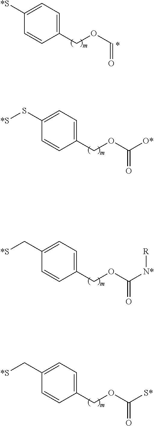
C1=CC([*S])=CC=C1COC=O.C1=CC(S[*S])=CC=C1COC(=O)[O*].C1=CC(C[*S])=CC=C1COC(=O)[N*][R].C1=CC(C[*S])=CC=C1COC(=O)[S*]
